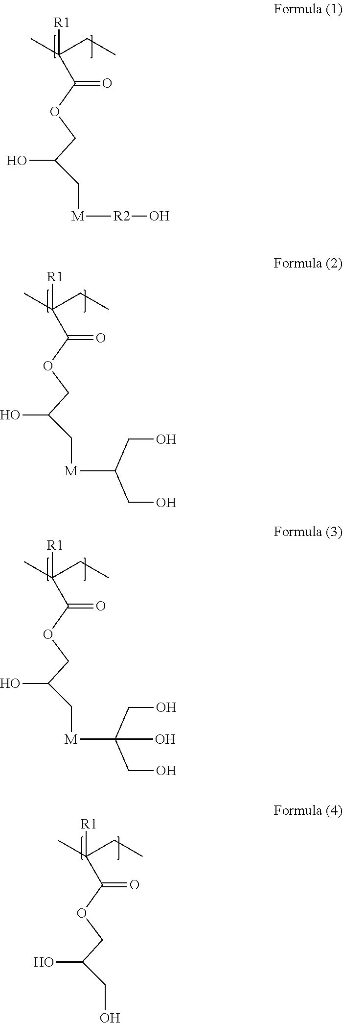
C(C(OCC(O)C[M][R2]O)=O)(C)([R1])CC.C(C(OCC(O)C[M]C(CO)CO)=O)(C)([R1])CC.C(C(OCC(O)C[M]C(CO)(CO)O)=O)(C)([R1])CC.C(C(OCC(O)CO)=O)(C)([R1])CC
